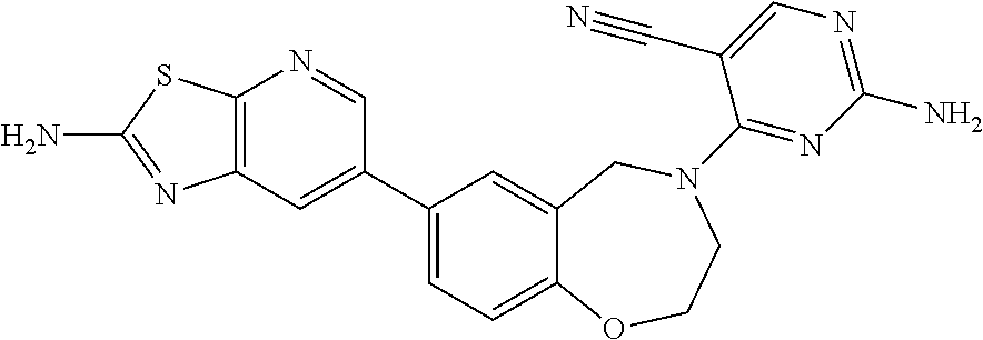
C12=C(C=C(C3=CC=C4C(=C3)CN(C3=NC(N)=NC=C3C#N)CCO4)C=N1)N=C(N)S2
